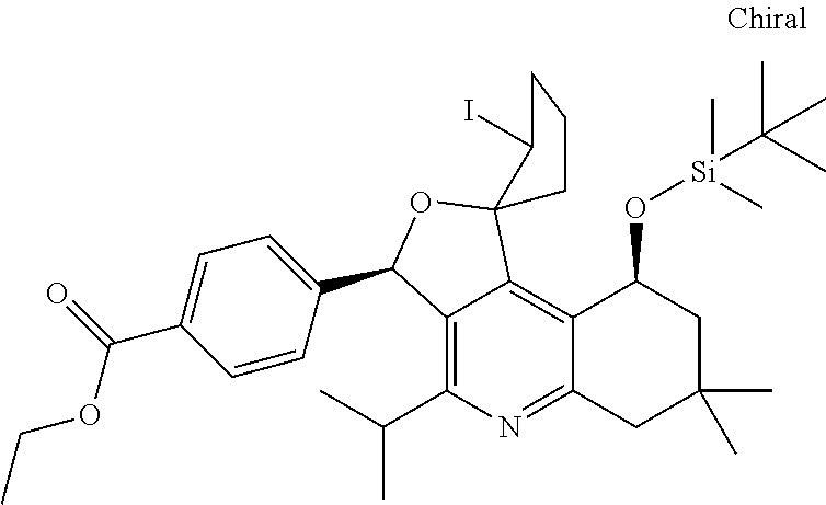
C1=CC(C2C3=C(C(C)C)N=C4C(=C3C3(O2)C(I)CCC3)C(O[Si](C(C)(C)C)(C)C)CC(C)(C)C4)=CC=C1C(=O)OCC
